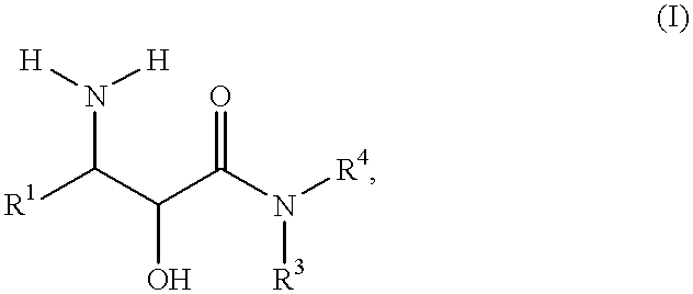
N(C(C(C(=O)N([R4])[R3])O)[R1])([H])[H]
